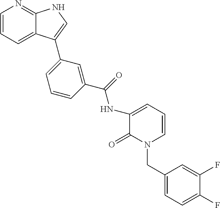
C1=CC=C2C(=N1)NC=C2C1=CC=CC(C(=O)NC2=CC=CN(CC3=CC=C(F)C(F)=C3)C2=O)=C1
